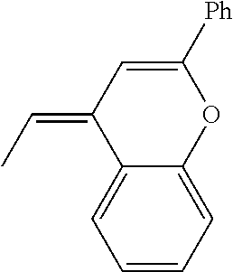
C1=CC=C2C(=C1)C(=CC)C=C([Ph])O2
